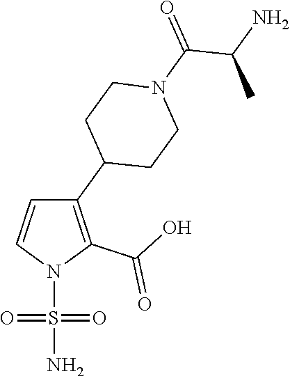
C1(C2CCN(C(=O)C(N)C)CC2)=C(C(O)=O)N(S(N)(=O)=O)C=C1
